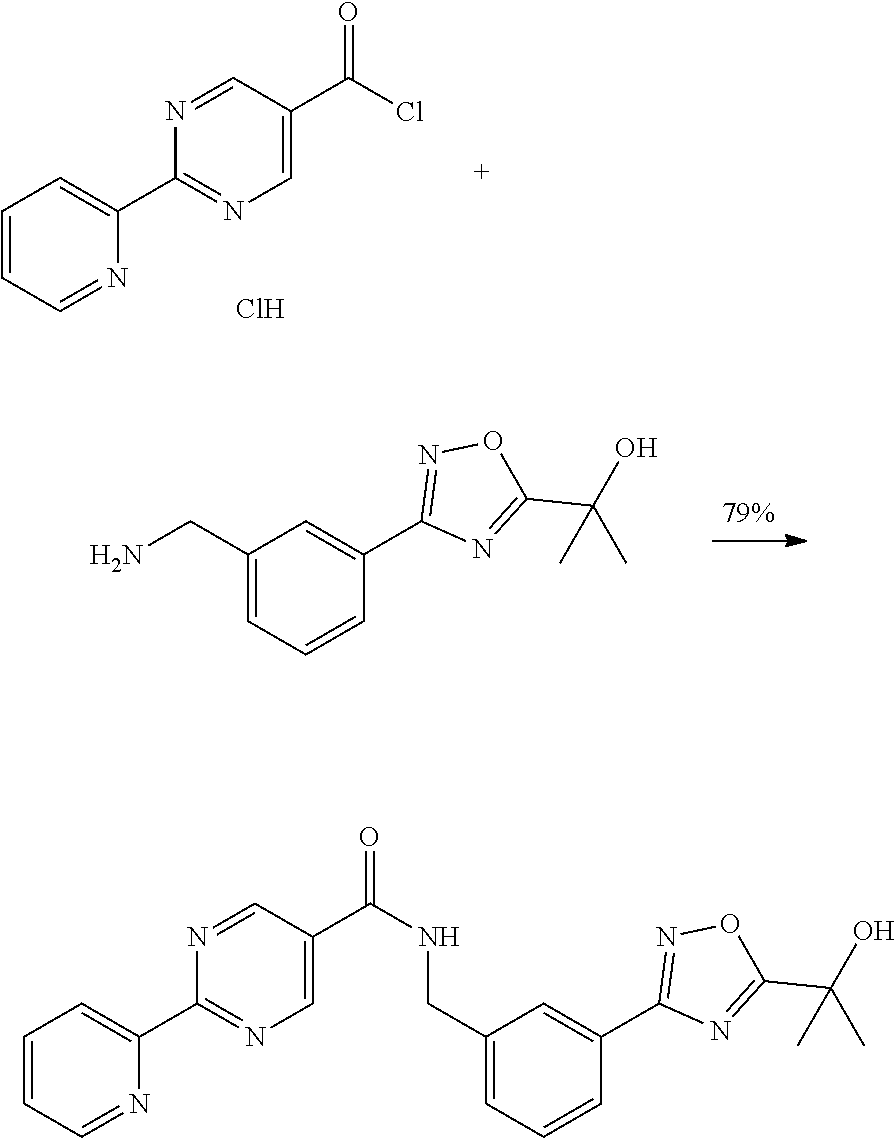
C1=C(CNC(C2=CN=C(C3=CC=CC=N3)N=C2)=O)C=C(C2=NOC(C(C)(C)O)=N2)C=C1.C1=CC=NC(C2=NC=C(C(Cl)=O)C=N2)=C1.Cl.C1=C(CN)C=C(C2=NOC(C(C)(C)O)=N2)C=C1
